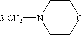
C1CN([3-CH2])CCO1
